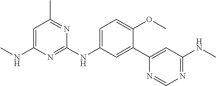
C1=C(NC)N=C(NC2=CC=C(OC)C(C3=CC(NC)=NC=N3)=C2)N=C1C
